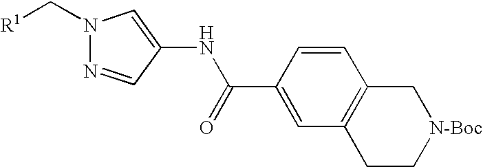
N1(C[R1])N=CC(NC(C2=CC3=C(C=C2)C[N-Boc]CC3)=O)=C1
